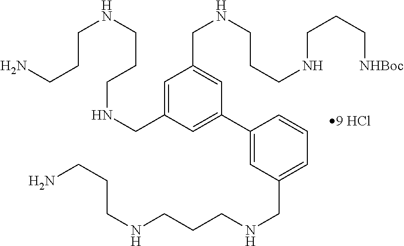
C1=C(CNCCCNCCCN)C=C(C2=CC(CNCCCNCCCN)=CC=C2)C=C1CNCCCNCCC[NHBoc]
